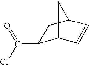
C1(C(Cl)=O)C2C=CC(C1)C2
